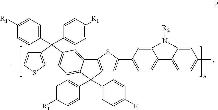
C1=C([R1])C=CC(C2(C3=CC=C([R1])C=C3)C3=C(SC(C)=C3)C3=C2C=C2C(=C3)C(C3=CC=C([R1])C=C3)(C3=CC=C([R1])C=C3)C3=C2SC(C2=CC=C4C(=C2)N([R2])C2=CC(C)=CC=C42)=C3)=C1
